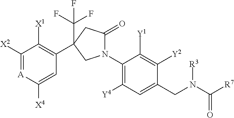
C1([X2])=[A]C([X4])=CC(C2(C(F)(F)F)CC(=O)N(C3=C([Y4])C=C(CN(C([R7])=O)[R3])C([Y2])=C3[Y1])C2)=C1[X1]
